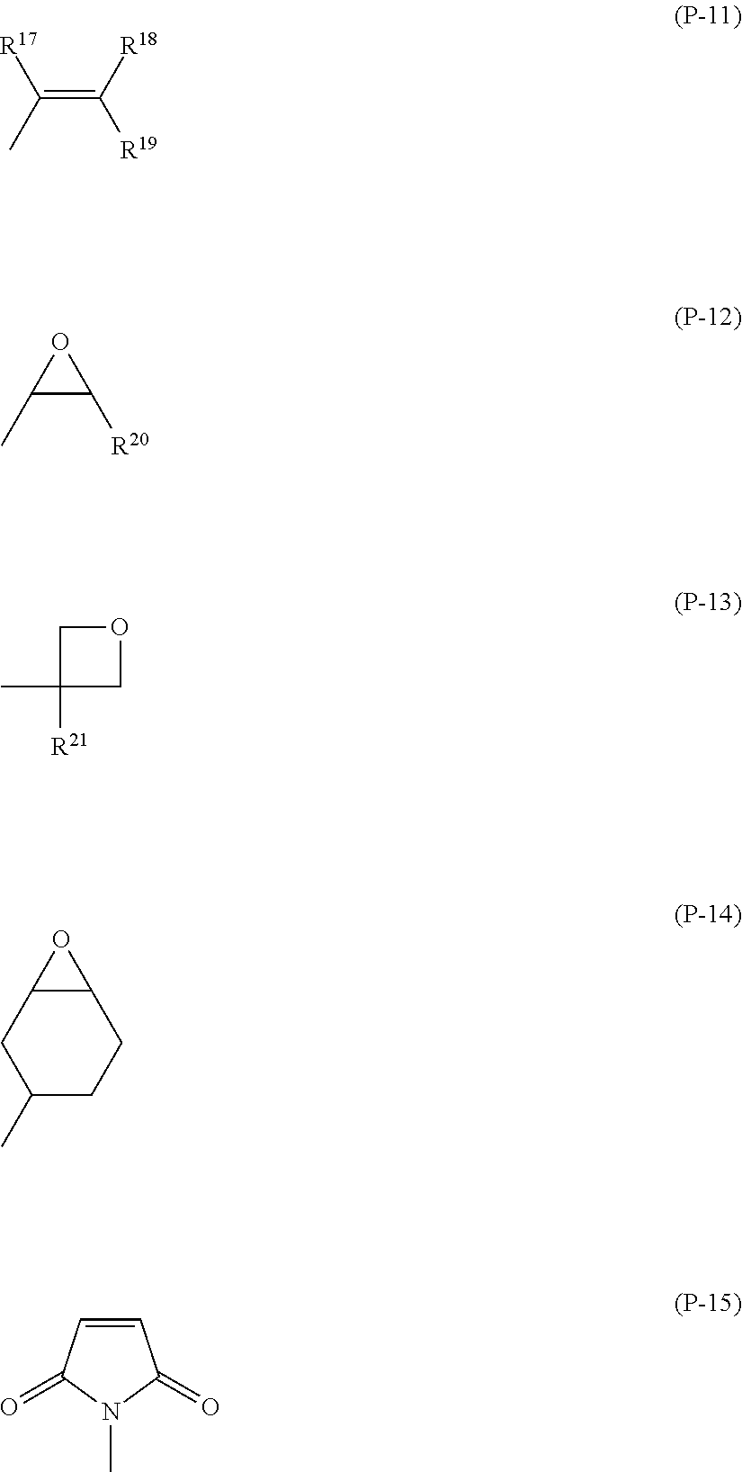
C(=C([R18])[R19])(C)[R17].O1C(C)C1[R20].C1C(C)([R21])CO1.C12CC(C)CCC1O2.C1=CC(=O)N(C)C1=O
